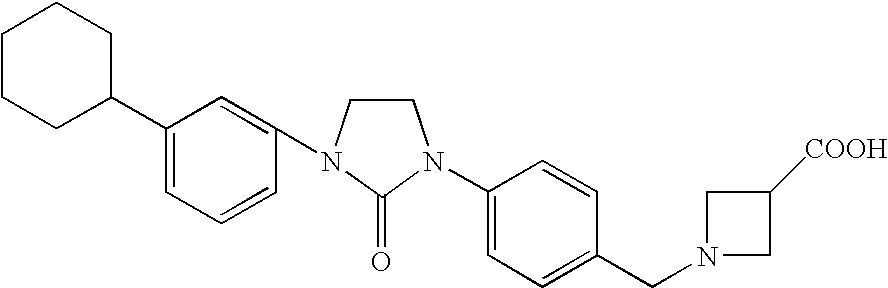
C1CN(C2=CC(C3CCCCC3)=CC=C2)C(=O)N1C1=CC=C(CN2CC([COOH])C2)C=C1
